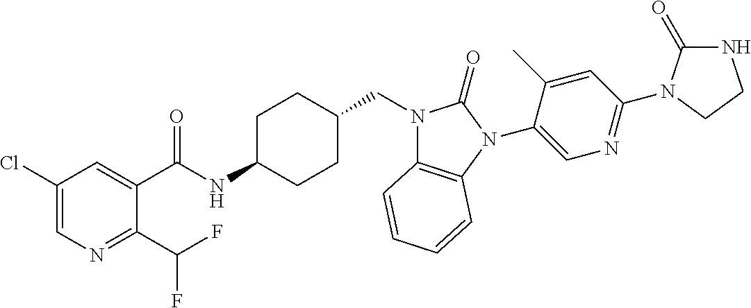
C1(Cl)=CN=C(C(F)F)C(C(NC2CCC(CN3C4=C(N(C5=CN=C(N6C(=O)NCC6)C=C5C)C3=O)C=CC=C4)CC2)=O)=C1
